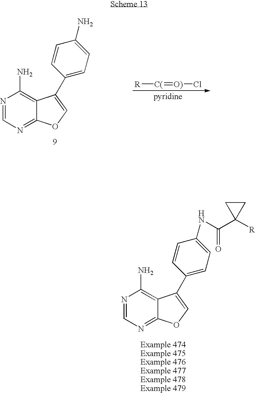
N1=CN=C2C(=C1N)C(C1=CC=C(NC(C3([R])CC3)=O)C=C1)=CO2.N1=CN=C2C(=C1N)C(C1=CC=C(N)C=C1)=CO2.[pyridine].[R][C(]=[O)]Cl
